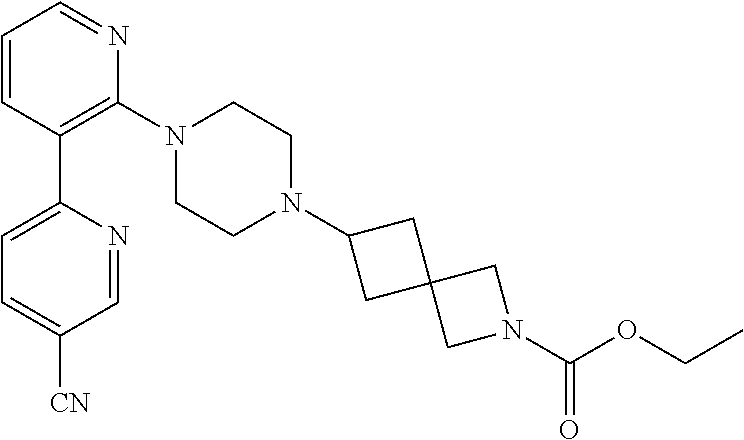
C1=CC(C2=CC=C([CN])C=N2)=C(N2CCN(C3CC4(C3)CN(C(=O)OCC)C4)CC2)N=C1
